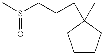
C1CCC(C)(CCCS(C)=O)C1
